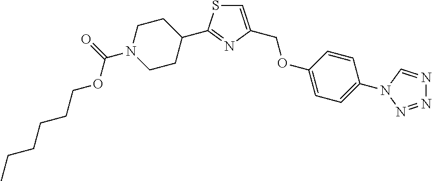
N1=NN(C2=CC=C(OCC3=CSC(C4CCN(C(OCCCCCC)=O)CC4)=N3)C=C2)C=N1
